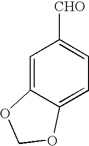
C1=C2C(=CC=C1[CHO])OCO2
